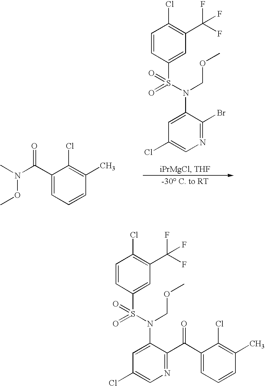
C1=CC(S(N(C2=CC(Cl)=CN=C2C(C2=CC=CC(C)=C2Cl)=O)COC)(=O)=O)=CC(C(F)(F)F)=C1Cl.C1=CC(S(N(C2=CC(Cl)=CN=C2Br)COC)(=O)=O)=CC(C(F)(F)F)=C1Cl.C1(C(N(OC)C)=O)=CC=CC(C)=C1Cl
